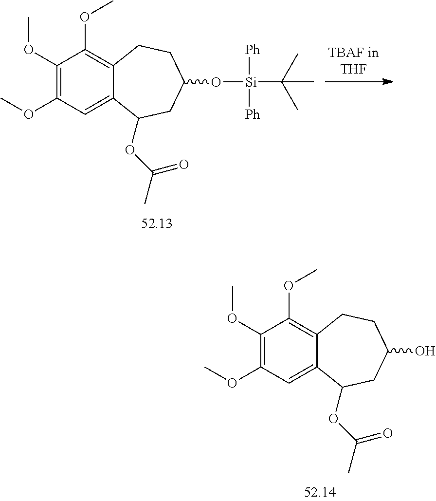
C1(OC)=C(OC)C=C2C(=C1OC)CCC(O)CC2OC(C)=O.C1(OC)=C(OC)C=C2C(=C1OC)CCC(O[Si]([Ph])([Ph])C(C)(C)C)CC2OC(C)=O
